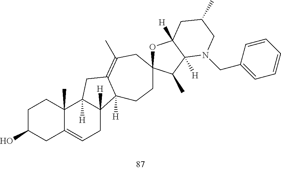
C1C(O)CC2=CCC3([H])C([H])(C2(C)C1)CC1=C(C)CC2(CCC31[H])OC1([H])C([H])(C2C)N(CC2=CC=CC=C2)CC(C)C1
